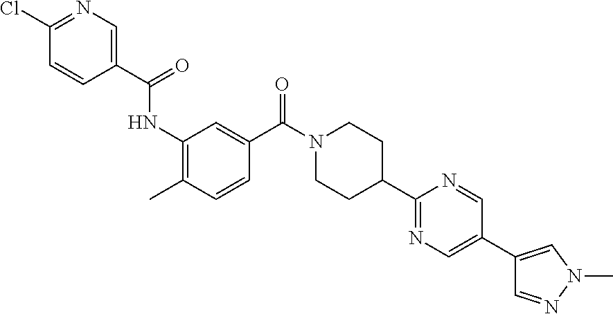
CC1=C(NC(=O)C2=CN=C(Cl)C=C2)C=C(C(N2CCC(C3=NC=C(C4=CN(C)N=C4)C=N3)CC2)=O)C=C1
